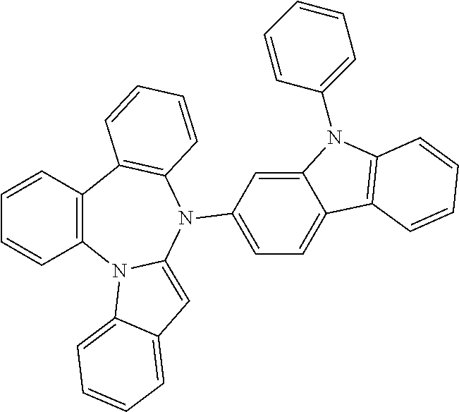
C12=C(C=CC=C1)C1=C(C=CC=C1)N(C1=CC=C3C(=C1)N(C1=CC=CC=C1)C1=C3C=CC=C1)C1=CC3=CC=CC=C3N21
